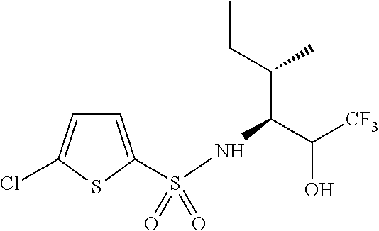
C1=C(S(NC(C([CF3])O)C(CC)C)(=O)=O)SC(Cl)=C1
